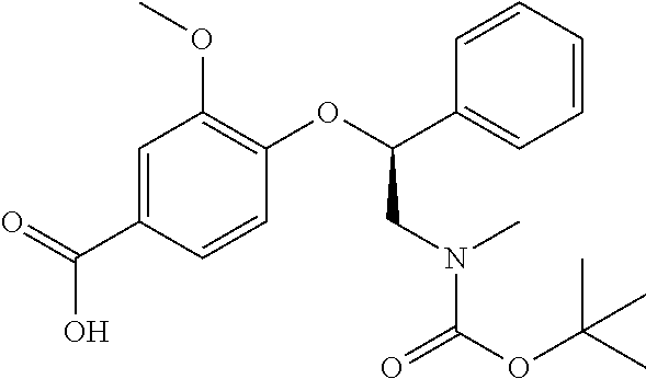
C1=C(C(=O)O)C=CC(OC(C2=CC=CC=C2)CN(C(OC(C)(C)C)=O)C)=C1OC
